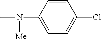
C1=C(N(C)[Me])C=CC(Cl)=C1
